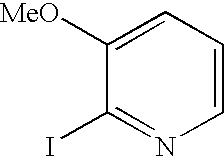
C1=CC=C([MeO])C(I)=N1
